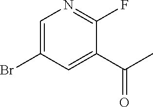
C1=C(Br)C=C(C(C)=O)C(F)=N1
